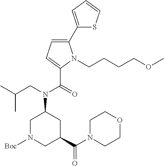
C1(C2=CC=C(C(=O)N(CC(C)C)C3CN([Boc])CC(C(N4CCOCC4)=O)C3)N2CCCCOC)=CC=CS1
